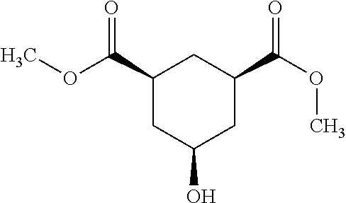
O(C(C1CC(O)CC(C(OC)=O)C1)=O)C
